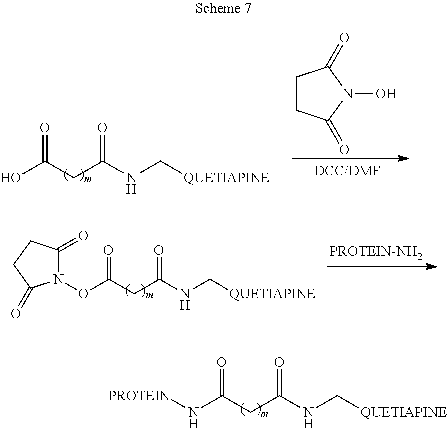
OC(CC(NC[QUETIAPINE])=O)=O.C1CC(=O)N(O)C1=O.O(C(CC(NC[QUETIAPINE])=O)=O)N1C(=O)CCC1=O.N(C(CC(NC[QUETIAPINE])=O)=O)[PROTEIN]
